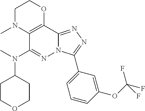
C1(N(C2CCOCC2)C)=NN2C(=NN=C2C2=CC=CC(OC(F)(F)F)=C2)C2=C1N(C)CCO2
